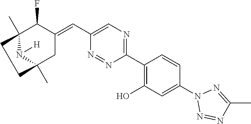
C1(C2=C(O)C=C(N3N=NC(C)=N3)C=C2)=NC=C(C=C2C(F)C3(C)N([H])C(C)(C2)CC3)N=N1
